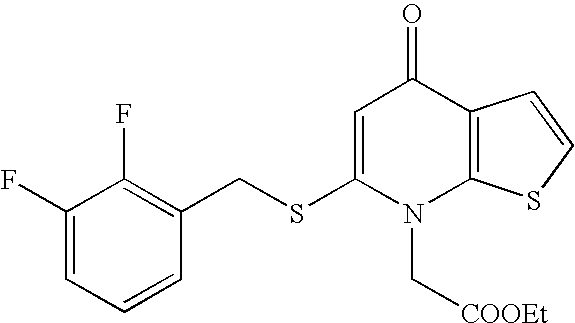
C1(F)=CC=CC(CSC2=CC(=O)C3=C(N2C[COOEt])SC=C3)=C1F
